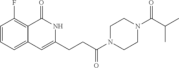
C1CN(C(CCC2=CC3=CC=CC(F)=C3C(=O)N2)=O)CCN1C(C(C)C)=O
